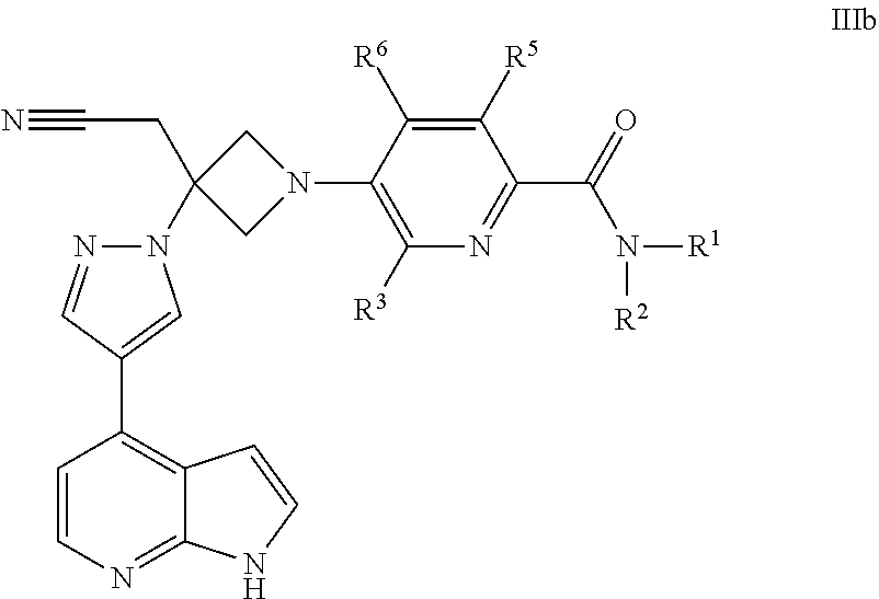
C1=CN=C2C(=C1C1=CN(C3(CC#N)CN(C4=C([R3])N=C(C(=O)N([R1])[R2])C([R5])=C4[R6])C3)N=C1)C=CN2
